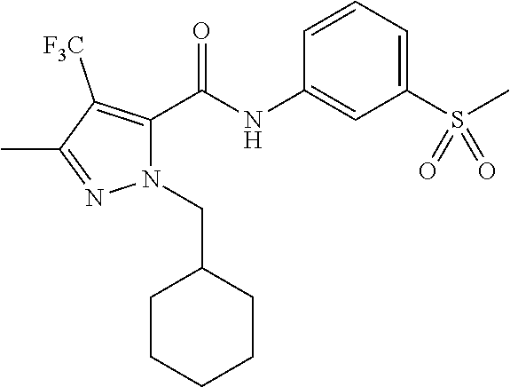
C1=CC=C(S(C)(=O)=O)C=C1NC(C1=C([F3C])C(C)=NN1CC1CCCCC1)=O
